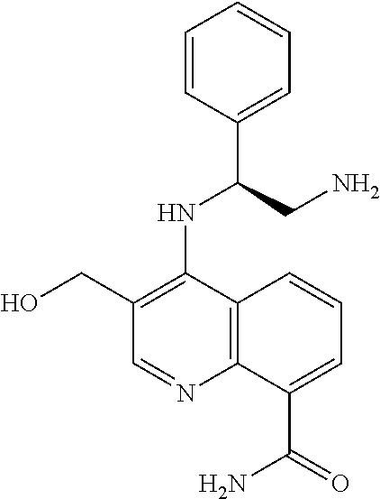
C1=CC(C(CN)NC2=C(CO)C=NC3=C2C=CC=C3C(=O)N)=CC=C1
